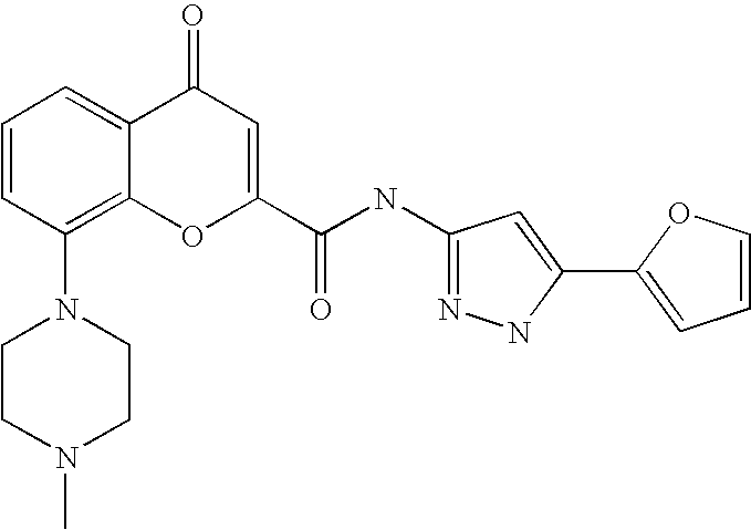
C1CN(C)CCN1C1=C2C(=CC=C1)C(=O)C=C(C(NC1=NNC(C3=CC=CO3)=C1)=O)O2
